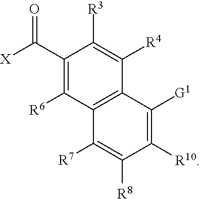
C1([R7])=C([R8])C([R10])=C([G1])C2=C1C([R6])=C(C([X])=O)C([R3])=C2[R4]
